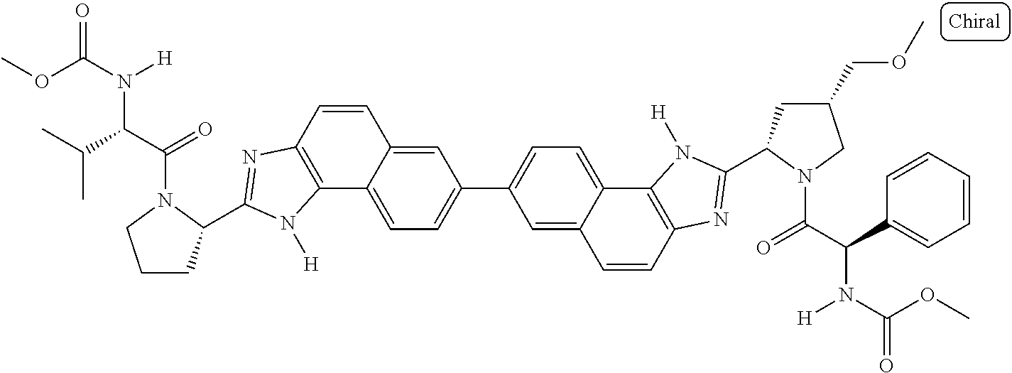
C12=CC=C(C3=CC=C4C(=C3)C=CC3=C4N([H])C(C4CC(COC)CN4C(C(C4=CC=CC=C4)N(C(OC)=O)[H])=O)=N3)C=C1C=CC1=C2N([H])C(C2CCCN2C(C(C(C)C)N(C(OC)=O)[H])=O)=N1
